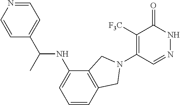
C1([F3C])=C(N2CC3=C(C(NC(C4=CC=NC=C4)C)=CC=C3)C2)C=NNC1=O
